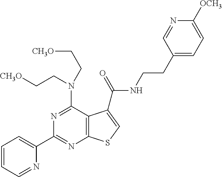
C1(C2=CC=CC=N2)=NC2=C(C(N(CC[CH3O])CC[CH3O])=N1)C(C(=O)NCCC1=CC=C([OCH3])N=C1)=CS2
